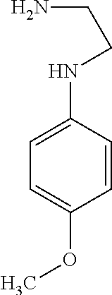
C1=CC(NCCN)=CC=C1OC
